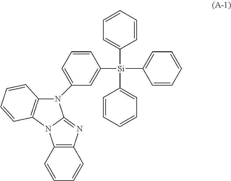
C12=C(N3C(=NC4=C3C=CC=C4)N1C1=CC=CC([Si](C3=CC=CC=C3)(C3=CC=CC=C3)C3=CC=CC=C3)=C1)C=CC=C2
